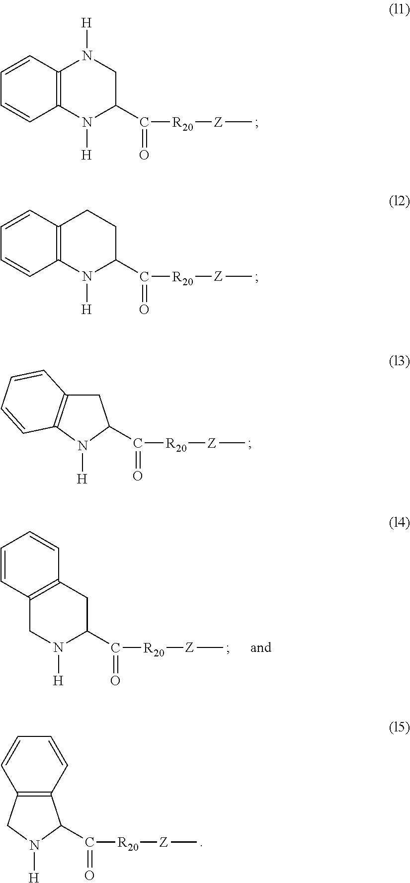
C12=C(C=CC=C1)N([H])CC(C(=O)[R20][Z]C)N2[H].C12=C(C=CC=C1)CCC(C(=O)[R20][Z]C)N2[H].C(=O)([R20][Z]C)C1CC2=C(N1[H])C=CC=C2.C1C2=C(CC(C(=O)[R20][Z]C)N1[H])C=CC=C2.C(=O)([R20][Z]C)C1C2=C(CN1[H])C=CC=C2
